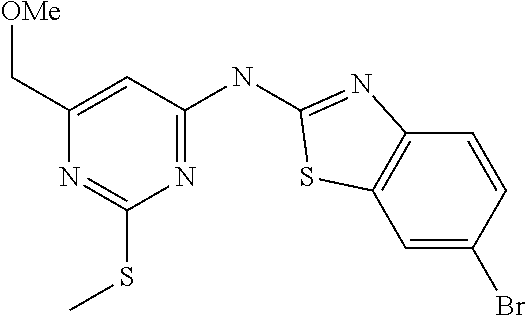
C1(C[OMe])=CC(NC2=NC3=C(C=C(Br)C=C3)S2)=NC(SC)=N1
